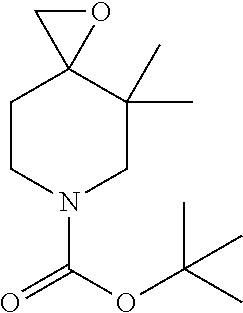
C1CN(C(=O)OC(C)(C)C)CC(C)(C)C12OC2
